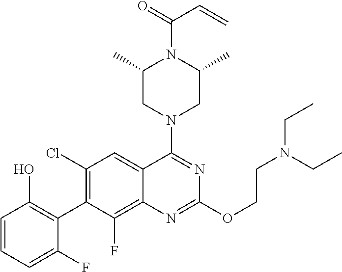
C1=CC=C(F)C(C2=C(Cl)C=C3C(=C2F)N=C(OCCN(CC)CC)N=C3N2CC(C)N(C(=O)C=C)C(C)C2)=C1O
